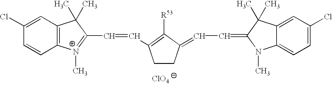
C12=C(C=C(Cl)C=C1)C(C)(C)C(C=CC1=C([R53])C(=CC=C3N(C)C4=CC=C(Cl)C=C4C3(C)C)CC1)=[N+]2C.[ClO4]
